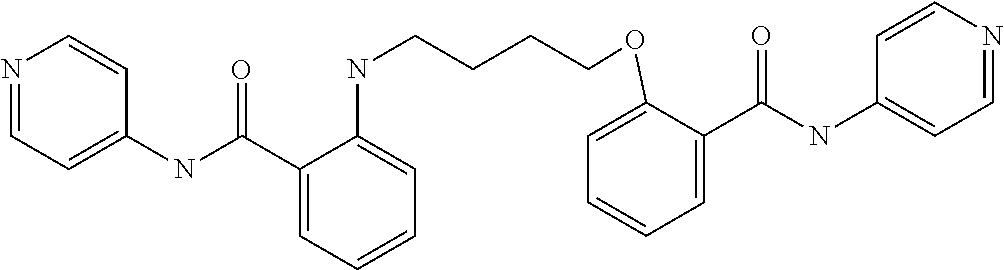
N1=CC=C(NC(C2=CC=CC=C2NCCCCOC2=CC=CC=C2C(NC2=CC=NC=C2)=O)=O)C=C1
